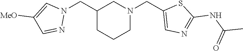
C1(CN2C=C([MeO])C=N2)CCCN(CC2=CN=C(NC(=O)C)S2)C1
